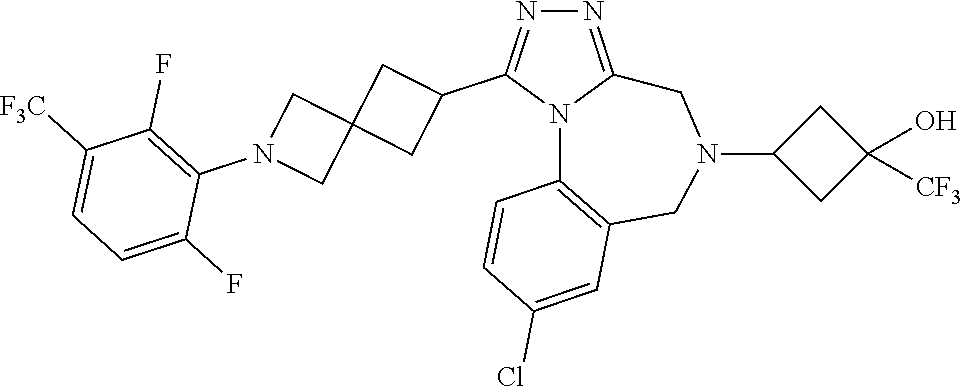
N1=C2N(C(C3CC4(C3)CN(C3=C(F)C([F3C])=CC=C3F)C4)=N1)C1=C(CN(C3CC(O)([CF3])C3)C2)C=C(Cl)C=C1
